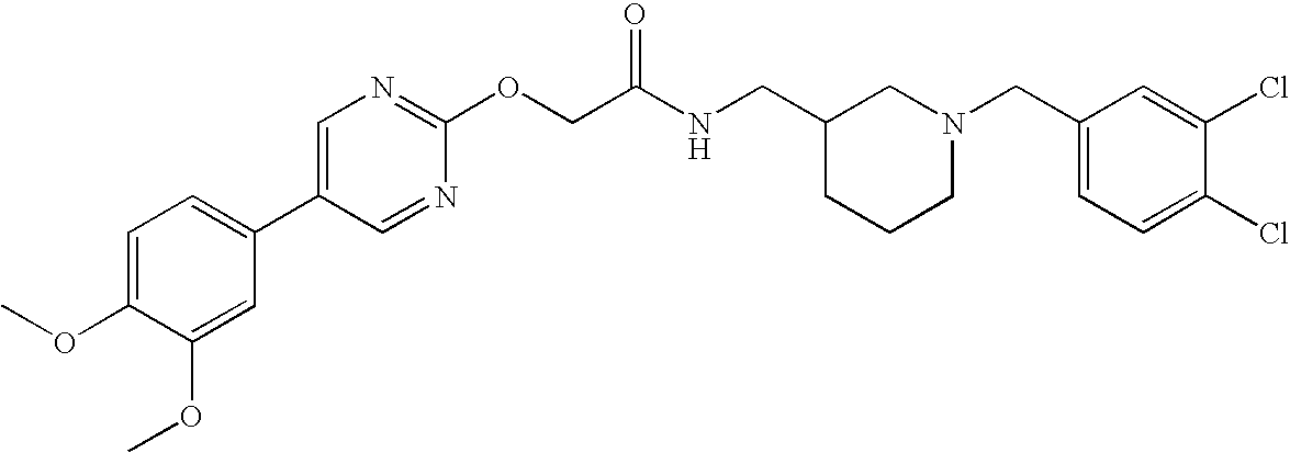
C1=C(OC)C(OC)=CC(C2=CN=C(OCC(NCC3CCCN(CC4=CC=C(Cl)C(Cl)=C4)C3)=O)N=C2)=C1
